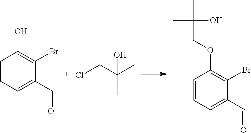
C1=CC=C(C=O)C(Br)=C1O.ClCC(C)(O)C.C1=CC=C(C=O)C(Br)=C1OCC(O)(C)C
